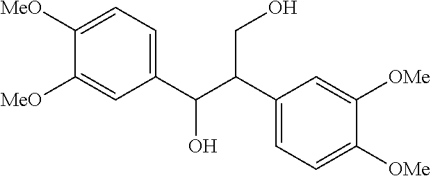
C1([MeO])=CC=C(C(C(C2=CC=C([OMe])C([OMe])=C2)CO)O)C=C1[MeO]
